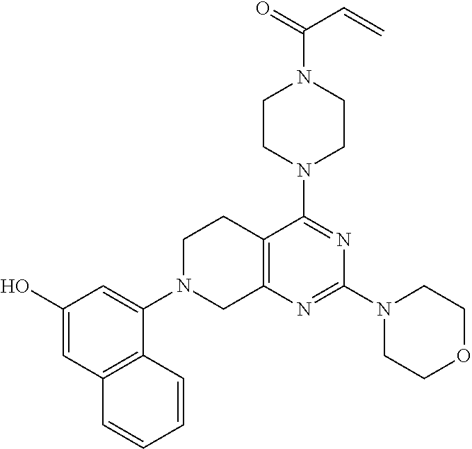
C12=C(N=C(N3CCOCC3)N=C1N1CCN(C(=O)C=C)CC1)CN(C1=CC(O)=CC3=C1C=CC=C3)CC2
